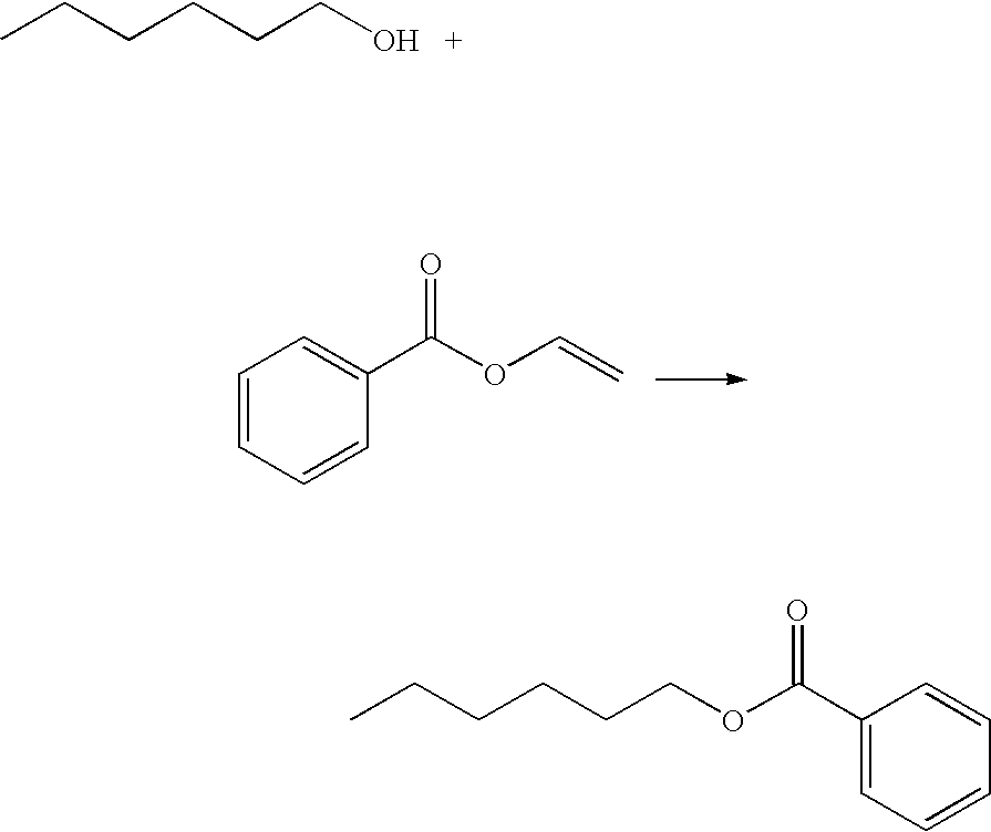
CCCCCCO.C1=CC=CC(C(=O)OC=C)=C1.CCCCCCOC(C1=CC=CC=C1)=O
